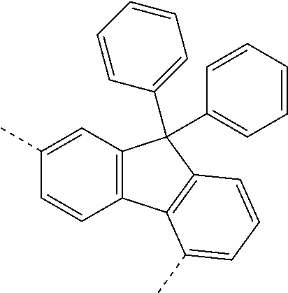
C1(C)=CC2=C(C=C1)C1=C(C2(C2=CC=CC=C2)C2=CC=CC=C2)C=CC=C1C
